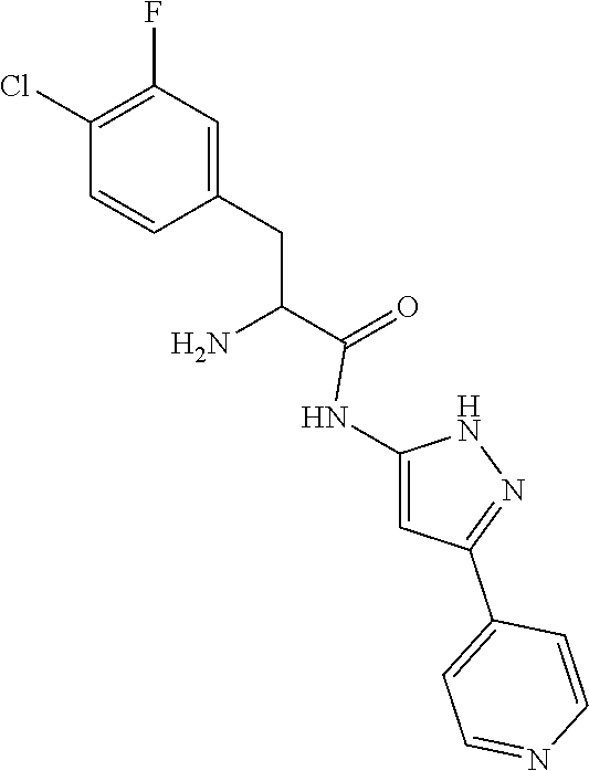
C1=C(CC(C(=O)NC2=CC(C3=CC=NC=C3)=NN2)N)C=CC(Cl)=C1F
